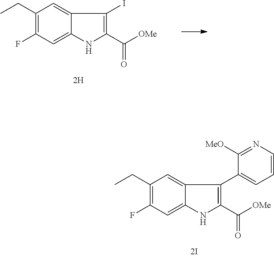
C1(CC)=C(F)C=C2C(=C1)C(I)=C(C(=O)[OMe])N2.C1(CC)=C(F)C=C2C(=C1)C(C1=CC=CN=C1[MeO])=C(C(=O)[OMe])N2
